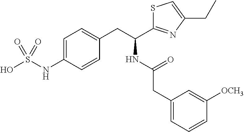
C1=C(NS(O)(=O)=O)C=CC(CC(NC(CC2=CC=CC([OCH3])=C2)=O)C2=NC(CC)=CS2)=C1
